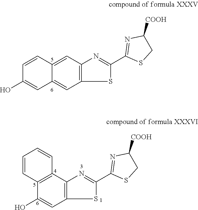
C12=C(C3=C(C=C1O)SC(C1=NC([COOH])CS1)=N3)C=CC=C2.C1=CC2=CC3=C(C=C2C=C1O)SC(C1=NC([COOH])CS1)=N3
